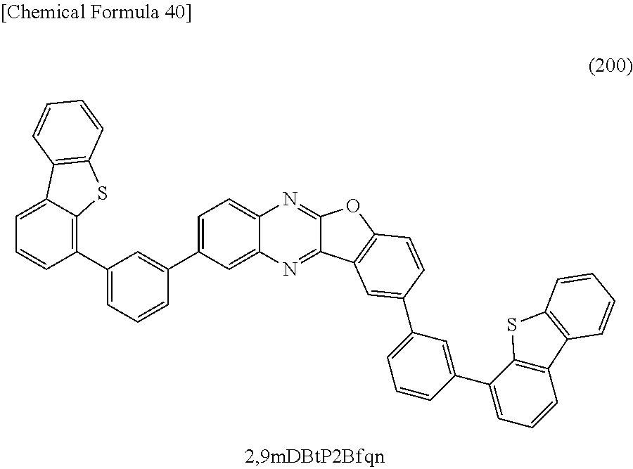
C1(C2=CC=CC(C3=CC=C4C(=C3)N=C3C(=N4)OC4=C3C=C(C3=CC=CC(C5=CC=CC6=C5SC5=C6C=CC=C5)=C3)C=C4)=C2)=C2C(=CC=C1)C1=C(S2)C=CC=C1
